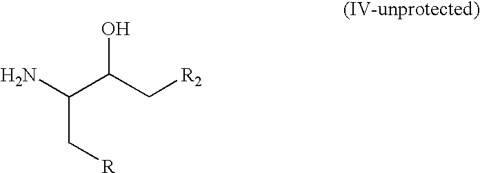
NC(C(C[R2])O)C[R]
